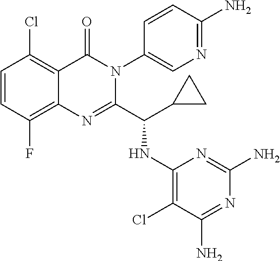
C1=CC(F)=C2C(=C1Cl)C(=O)N(C1=CN=C(N)C=C1)C(C(C1CC1)NC1=C(Cl)C(N)=NC(N)=N1)=N2
